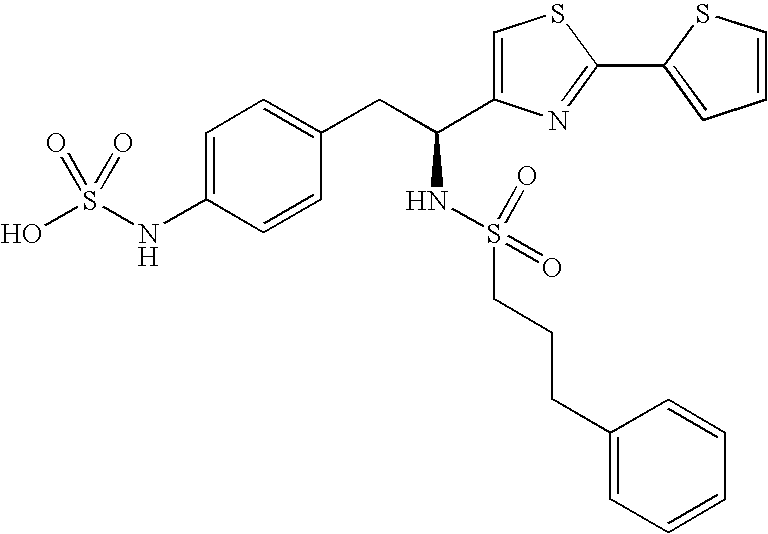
C1=C(NS(O)(=O)=O)C=CC(CC(NS(CCCC2=CC=CC=C2)(=O)=O)C2=CSC(C3=CC=CS3)=N2)=C1
